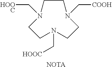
N1(C[HOOC])CCN(C[HOOC])CCN(C[COOH])CC1.[NOTA]
